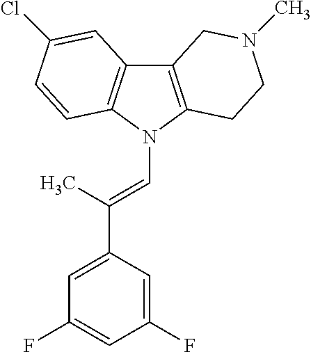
C12=C(N(C=C(C3=CC(F)=CC(F)=C3)C)C3=C1C=C(Cl)C=C3)CCN(C)C2
